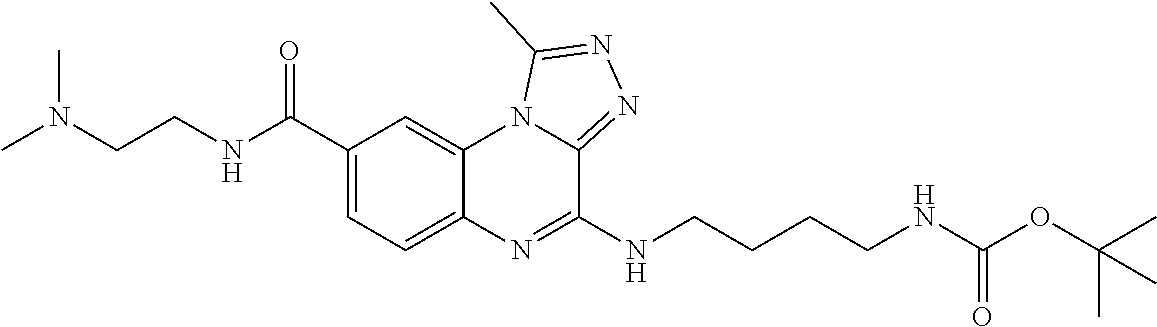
C1=C(C(NCCN(C)C)=O)C=C2C(=C1)N=C(NCCCCNC(OC(C)(C)C)=O)C1=NN=C(C)N21
